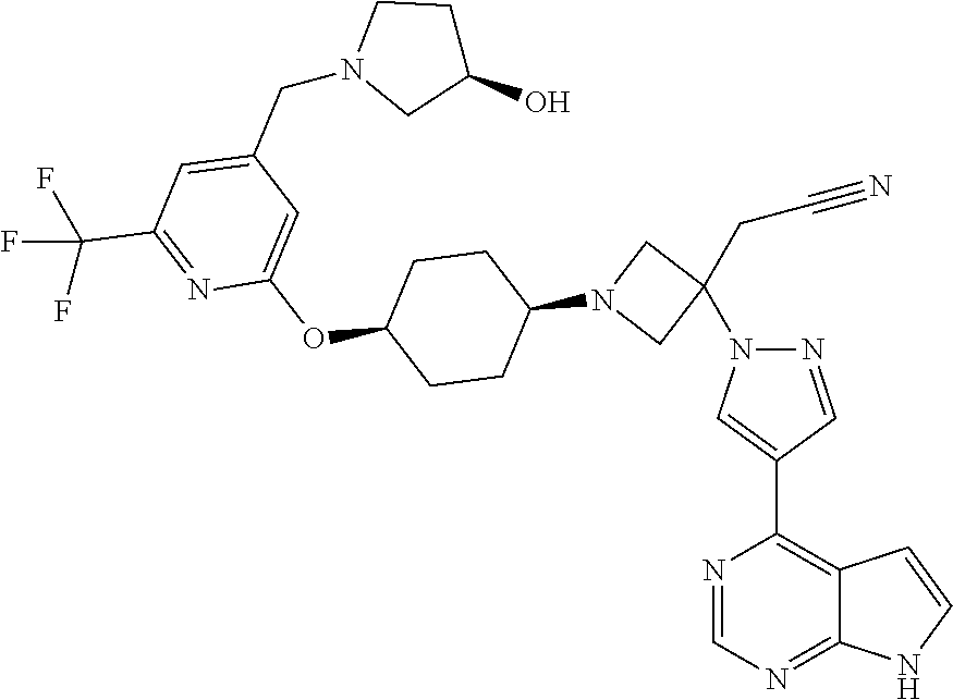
FC(F)(F)C1=NC(OC2CCC(N3CC(N4N=CC(C5=C6C(=NC=N5)NC=C6)=C4)(CC#N)C3)CC2)=CC(CN2CCC(O)C2)=C1
